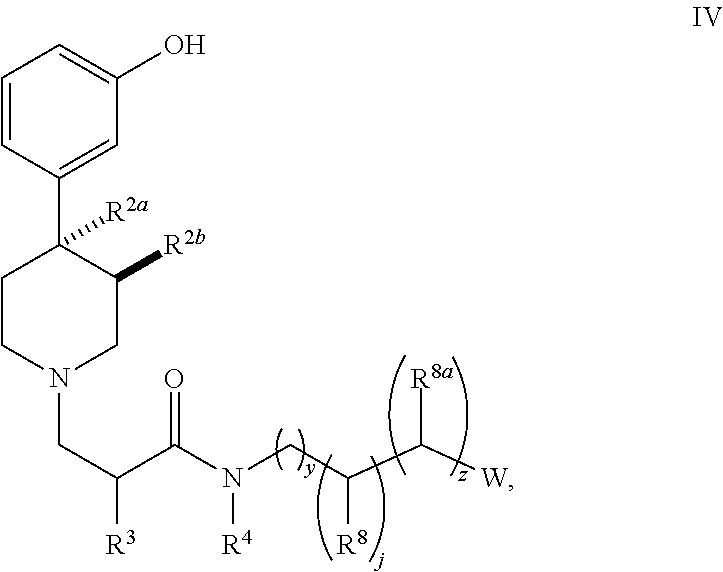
C1=CC(C2([R2a])CCN(CC([R3])C(N(CC(C([W])[R8a])[R8])[R4])=O)CC2[R2b])=CC(O)=C1
